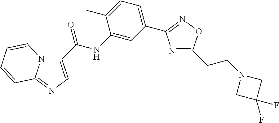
C1(C(NC2=CC(C3=NOC(CCN4CC(F)(F)C4)=N3)=CC=C2C)=O)=CN=C2N1C=CC=C2
